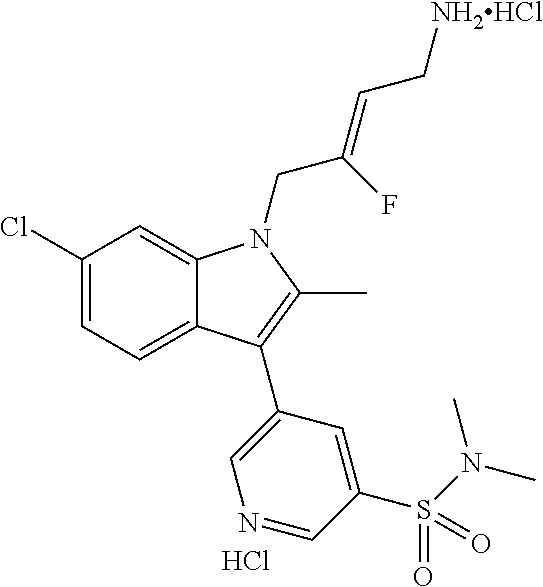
C1(Cl)=CC=C2C(=C1)N(CC(=CC[NH2HCl])F)C(C)=C2C1=CN=CC(S(N(C)C)(=O)=O)=C1.Cl
